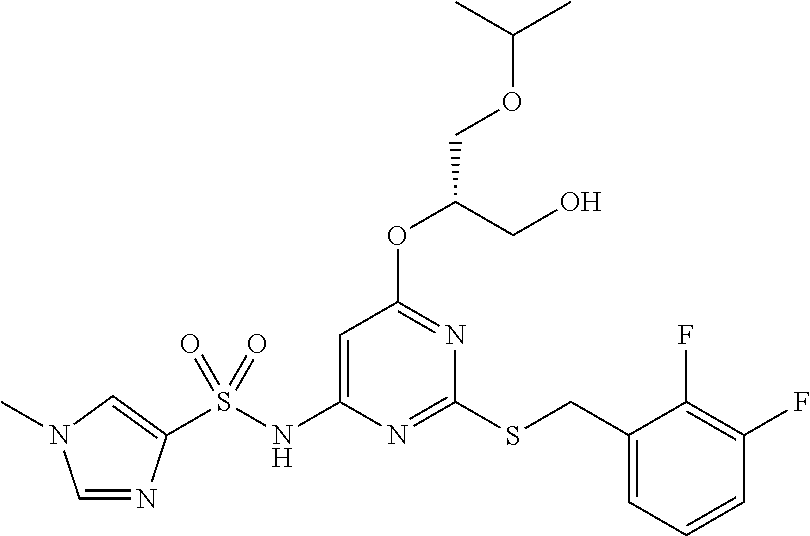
S(NC1=CC(OC(CO)COC(C)C)=NC(SCC2=CC=CC(F)=C2F)=N1)(=O)(=O)C1=CN(C)C=N1
